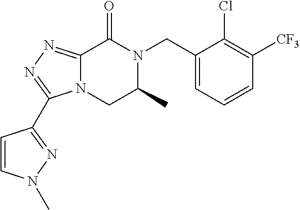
C12=NN=C(C3=NN(C)C=C3)N1CC(C)N(CC1=CC=CC([CF3])=C1Cl)C2=O
